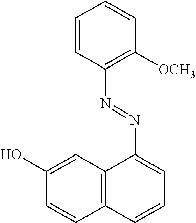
C12=C(C=CC=C1N=NC1=C([OCH3])C=CC=C1)C=CC(O)=C2
